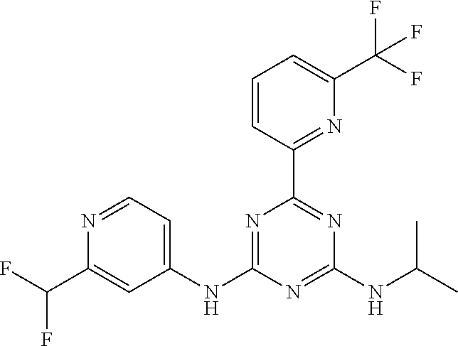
C1=CC(C2=NC(NC(C)C)=NC(NC3=CC=NC(C(F)F)=C3)=N2)=NC(C(F)(F)F)=C1
